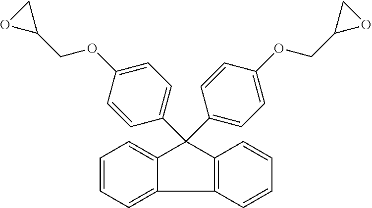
C12=C(C=CC=C1)C(C1=CC=C(OCC3CO3)C=C1)(C1=CC=C(OCC3OC3)C=C1)C1=CC=CC=C21
